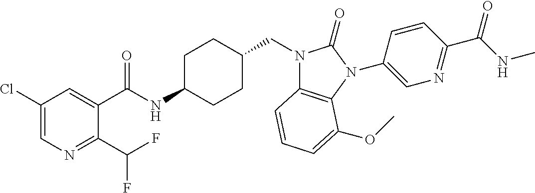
C1(Cl)=CN=C(C(F)F)C(C(NC2CCC(CN3C4=C(N(C5=CN=C(C(NC)=O)C=C5)C3=O)C(OC)=CC=C4)CC2)=O)=C1
